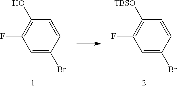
C1=C(Br)C=CC(O)=C1F.C1=C(Br)C=CC([TBSO])=C1F
